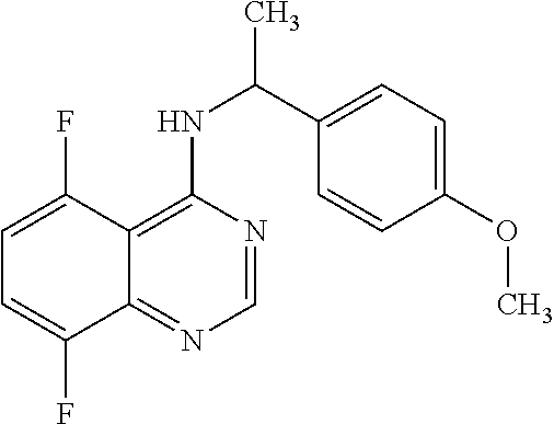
C1=C(F)C2=C(NC(C3=CC=C(OC)C=C3)C)N=CN=C2C(F)=C1
